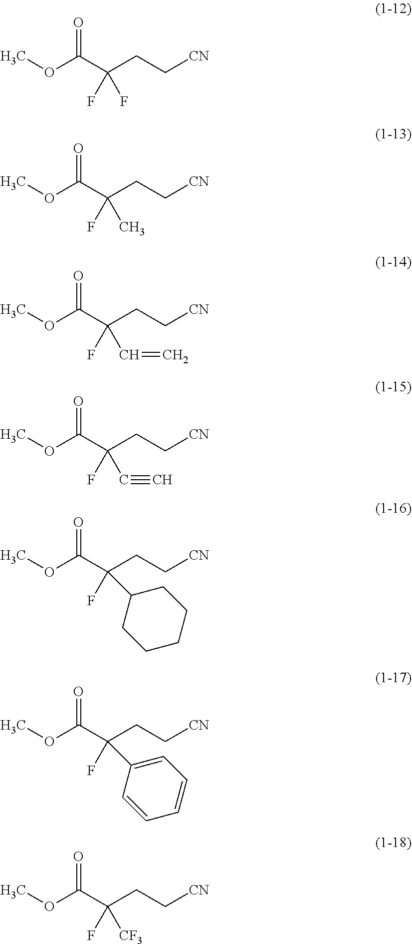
COC(C(CC[CN])(F)F)=O.COC(C(CC[CN])(F)[CF3])=O.COC(C(CC[CN])(F)C)=O.COC(C(CC[CN])(F)C=C)=O.COC(C(CC[CN])(F)C#C)=O.COC(C(CC[CN])(F)C1CCCCC1)=O.COC(C(CC[CN])(F)C1=CC=CC=C1)=O
